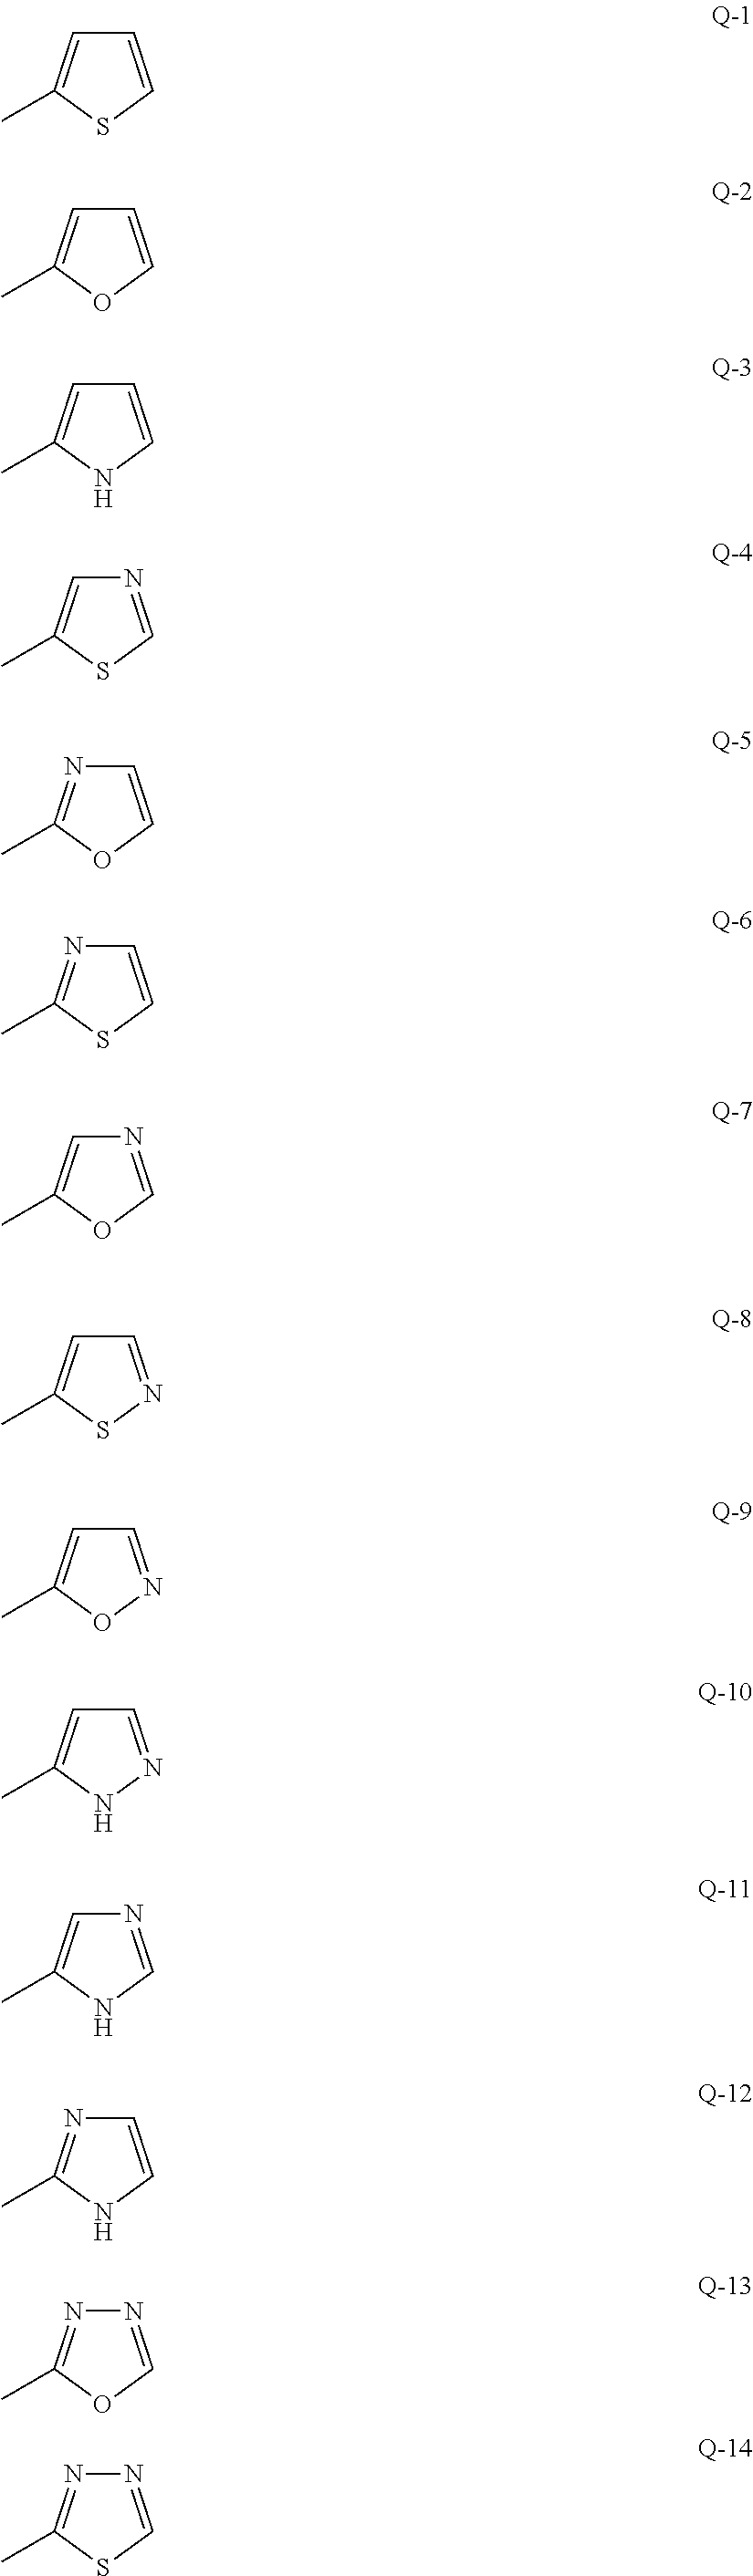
C1=CSC(C)=C1.C1=COC(C)=C1.C1=CNC(C)=C1.N1=CSC(C)=C1.C1=COC(C)=N1.C1=CSC(C)=N1.N1=COC(C)=C1.C1=NSC(C)=C1.C1=NOC(C)=C1.C1=NNC(C)=C1.N1=CNC(C)=C1.C1=CNC(C)=N1.N1=COC(C)=N1.N1=CSC(C)=N1
